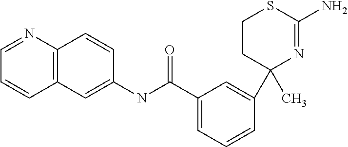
C1=C(C(NC2=CC3=C(C=C2)N=CC=C3)=O)C=C(C2(C)CCSC(N)=N2)C=C1
